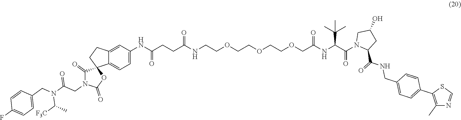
C1(NC(CCC(NCCOCCOCCOCC(NC(C(N2C(C(=O)NCC3=CC=C(C4=C(C)N=CS4)C=C3)CC(O)C2)=O)C(C)(C)C)=O)=O)=O)=CC=C2C(=C1)CCC21C(=O)N(CC(N(CC2=CC=C(F)C=C2)C([F3C])C)=O)C(=O)O1
